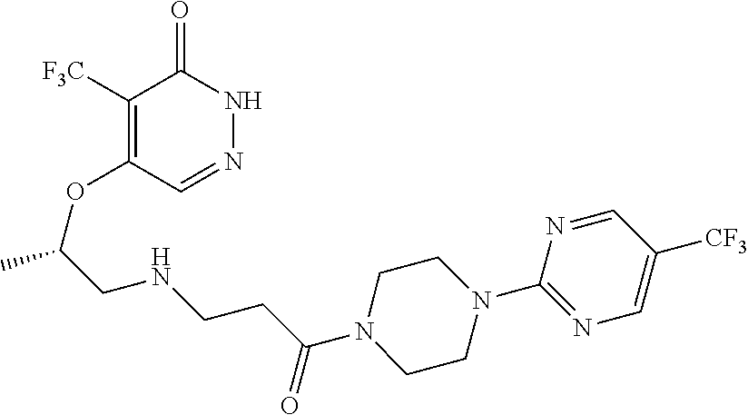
C1([F3C])=C(OC(C)CNCCC(N2CCN(C3=NC=C([CF3])C=N3)CC2)=O)C=NNC1=O
